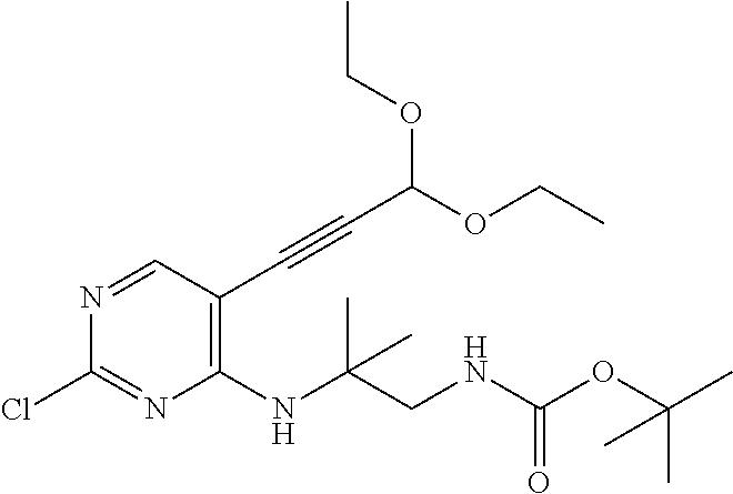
N1=CC(C#CC(OCC)OCC)=C(NC(CNC(OC(C)(C)C)=O)(C)C)N=C1Cl
